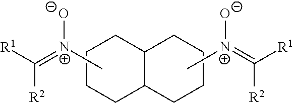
C([R2])([R1])=[N+](C)[O-].C1CCC2CCCCC2C1.C([R2])([R1])=[N+](C)[O-]
